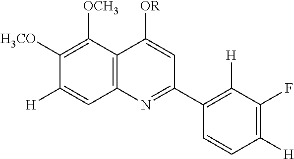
C12=C(C([OCH3])=C([H3CO])C([H])=C1)C([OR])=CC(C1=C([H])C(F)=C([H])C=C1)=N2
